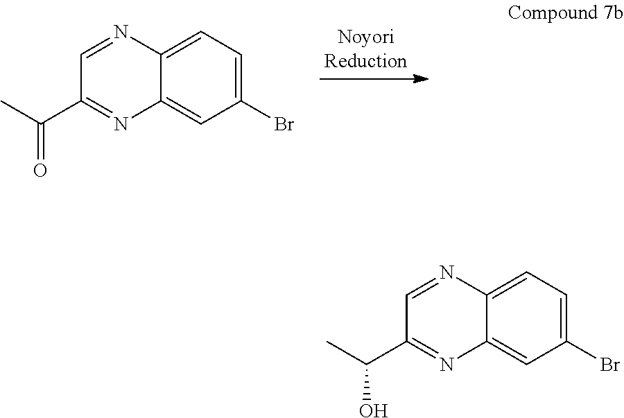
C1(Br)=CC=C2C(=C1)N=C(C(C)=O)C=N2.C1(Br)=CC=C2C(=C1)N=C(C(C)O)C=N2
